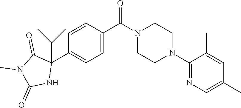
C1=C(C(N2CCN(C3=NC=C(C)C=C3C)CC2)=O)C=CC(C2(C(C)C)C(=O)N(C)C(=O)N2)=C1
